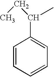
C1=CC=CC=C1C(C)CC
